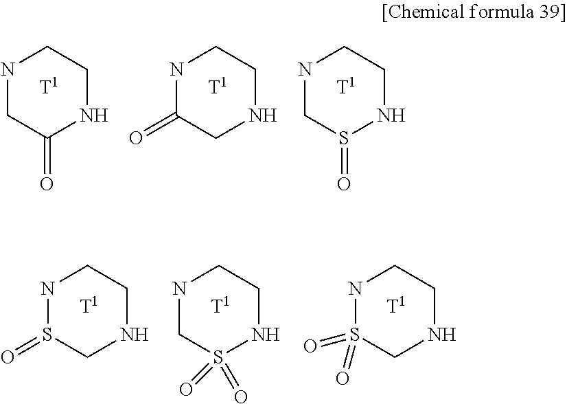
N1CC(=O)NCC1.N1C(=O)CNCC1.N1CS(=O)NCC1.N1CS(=O)(=O)NCC1.N1S(=O)CNCC1.N1S(=O)(=O)CNCC1
